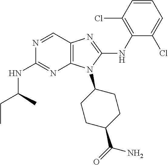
N1=CC2=C(N=C1NC(CC)C)N(C1CCC(C(=O)N)CC1)C(NC1=C(Cl)C=CC=C1Cl)=N2
